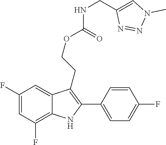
C1(F)=C2C(=CC(F)=C1)C(CCOC(=O)NCC1=CN(C)N=N1)=C(C1=CC=C(F)C=C1)N2
